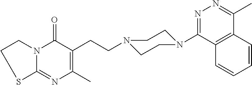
C12=C(C(N3CCN(CCC4=C(C)N=C5N(C4=O)CCS5)CC3)=NN=C1C)C=CC=C2
